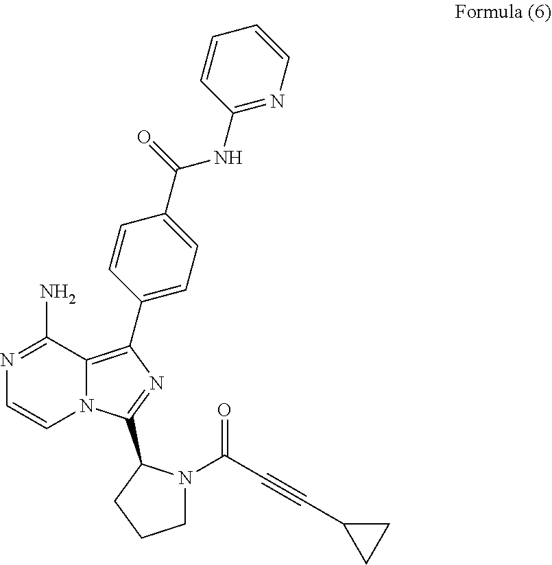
N1=C(N)C2=C(C3=CC=C(C(=O)NC4=NC=CC=C4)C=C3)N=C(C3N(C(C#CC4CC4)=O)CCC3)N2C=C1
